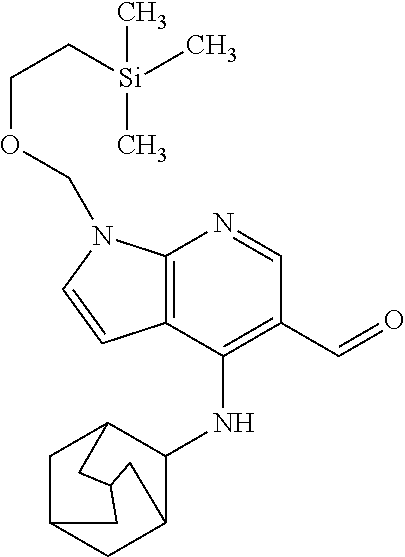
C1C2CC3C(NC4=C(C=O)C=NC5=C4C=CN5COCC[Si](C)(C)C)C1CC(C3)C2
